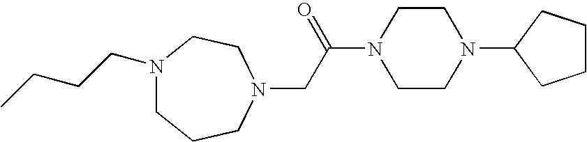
C(C(N1CCN(C2CCCC2)CC1)=O)N1CCCN(CCCC)CC1
